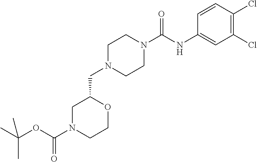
C1N(C(OC(C)(C)C)=O)CCOC1CN1CCN(C(NC2=CC(Cl)=C(Cl)C=C2)=O)CC1
